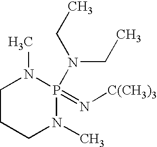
C1CCN(C)P(=N[C(CH3)3])(N(CC)CC)N1C
